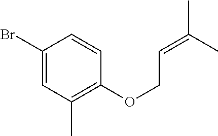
C1(Br)=CC(C)=C(OCC=C(C)C)C=C1
